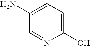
C1(N)=CC=C(O)N=C1
